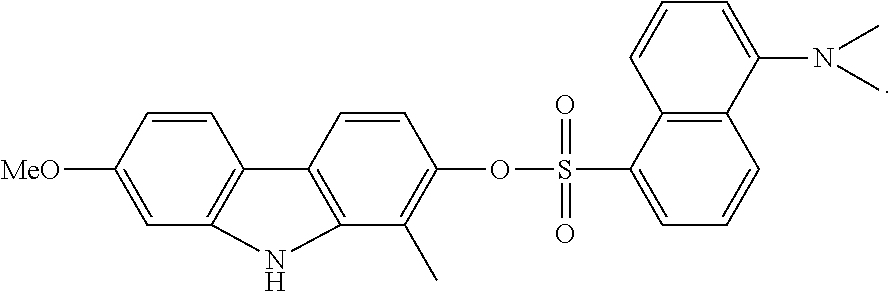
C12=C(C=C([MeO])C=C1)NC1=C2C=CC(OS(C2=CC=CC3=C2C=CC=C3N(C)C)(=O)=O)=C1C
